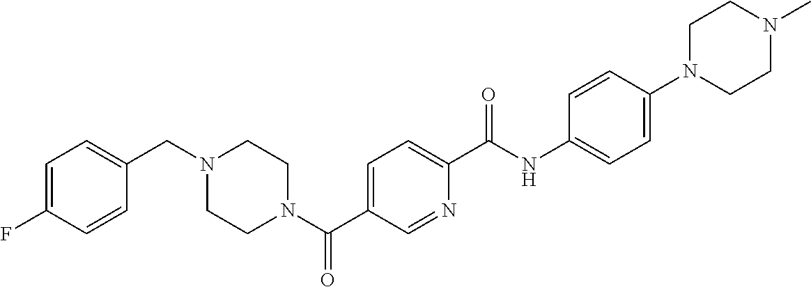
C1(F)=CC=C(CN2CCN(C(C3=CC=C(C(NC4=CC=C(N5CCN(C)CC5)C=C4)=O)N=C3)=O)CC2)C=C1
